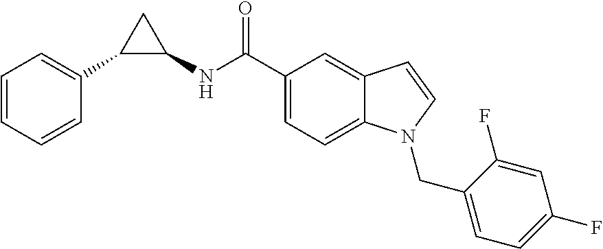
C1(NC(C2=CC=C3C(=C2)C=CN3CC2=CC=C(F)C=C2F)=O)CC1C1=CC=CC=C1
